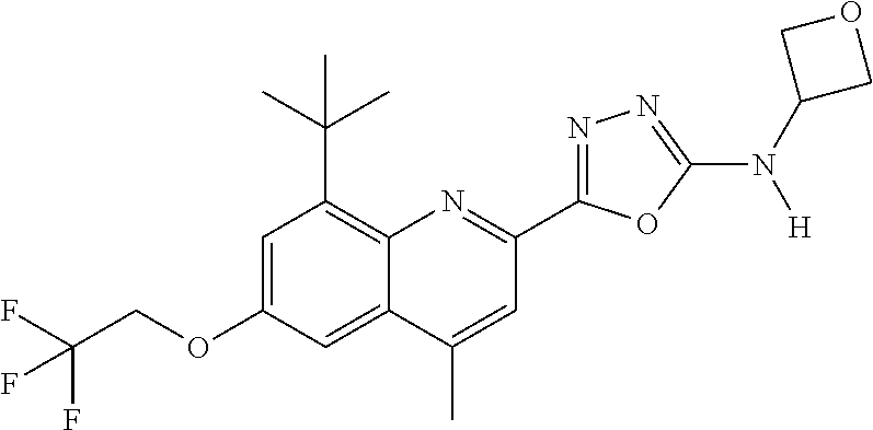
C1=C(OCC(F)(F)F)C=C2C(=C1C(C)(C)C)N=C(C1=NN=C(N(C3COC3)[H])O1)C=C2C
